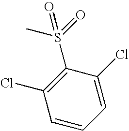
CS(=O)(=O)C1=C(Cl)C=CC=C1Cl
